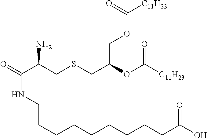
O=C(C(CSCC(OC([C11H23])=O)COC([C11H23])=O)N)NCCCCCCCCCC(O)=O
